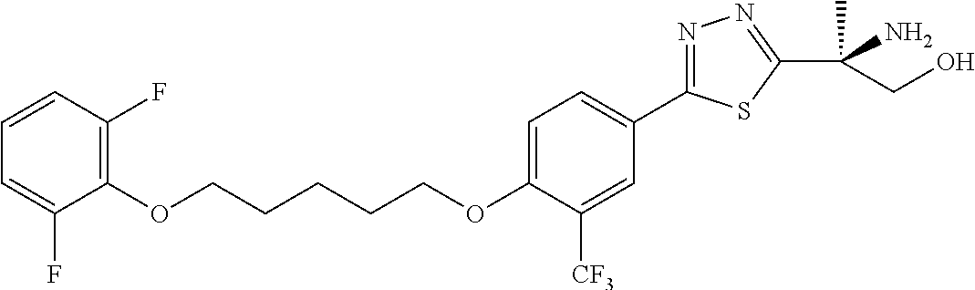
O(CCCCCOC1=CC=C(C2=NN=C(C(C)(N)CO)S2)C=C1[CF3])C1=C(F)C=CC=C1F
